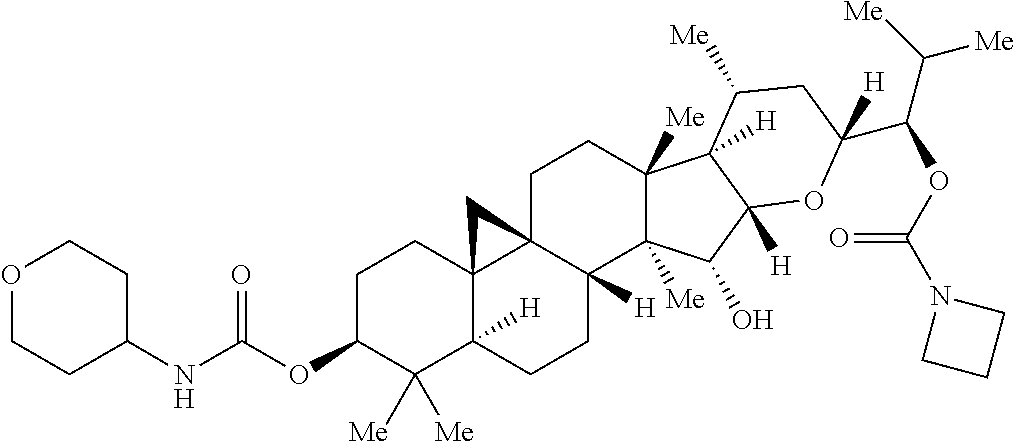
C1C23C4(C([H])(CCC2([H])C2([Me])C([Me])(C1)C1([H])C([Me])CC(C(OC(=O)N5CCC5)C([Me])[Me])([H])OC1([H])C2O)C([Me])([Me])C(OC(=O)NC1CCOCC1)CC4)C3
